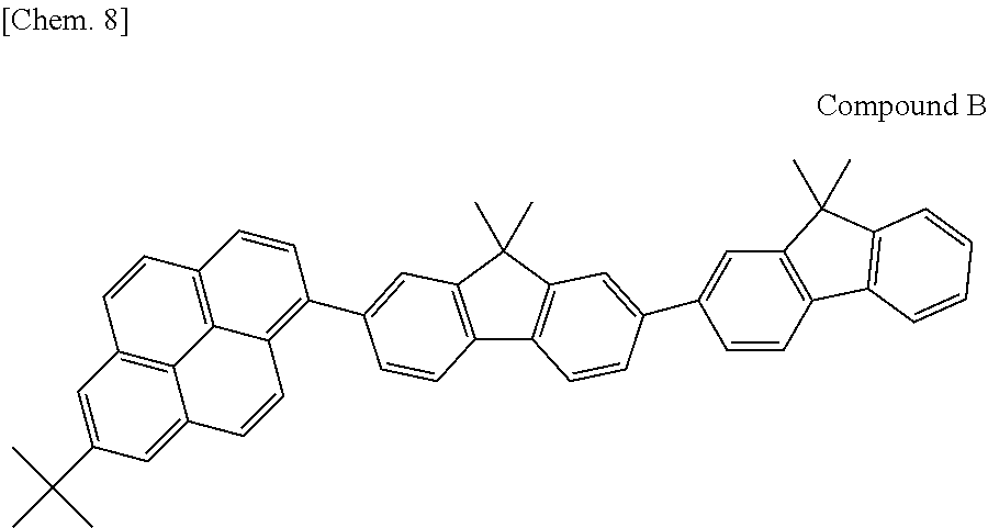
C12=C(C(C)(C)C3=C1C=CC(C1=CC4=C(C=C1)C1=C(C4(C)C)C=CC=C1)=C3)C=C(C1=C3C4=C(C=C1)C=CC1=C4C(=CC(C(C)(C)C)=C1)C=C3)C=C2
